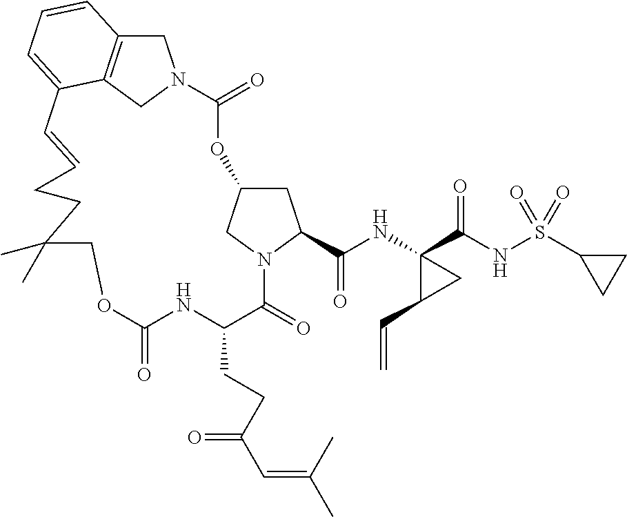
O1C2CC(C(NC3(C(NS(C4CC4)(=O)=O)=O)C(C=C)C3)=O)N(C2)C(=O)C(CCC(C=C(C)C)=O)NC(=O)OCC(C)(C)CCC=CC2=CC=CC3=C2CN(C1=O)C3
